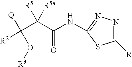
[Q]C(C(C(NC1=NN=C([R])S1)=O)([R5])[R5a])(O[R3])[R2]
